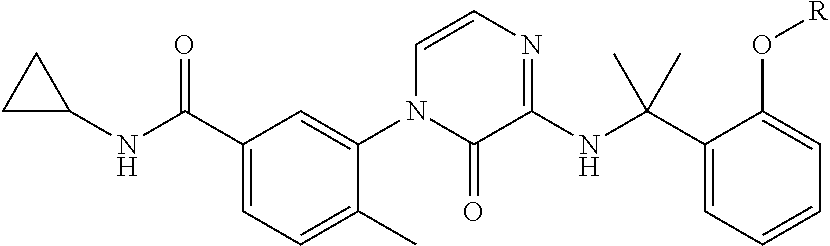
C1(C(NC2CC2)=O)=CC=C(C)C(N2C(=O)C(NC(C3=CC=CC=C3O[R])(C)C)=NC=C2)=C1
